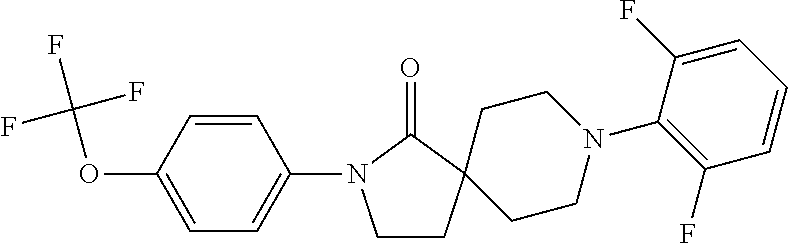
C1CC2(C(=O)N1C1=CC=C(OC(F)(F)F)C=C1)CCN(C1=C(F)C=CC=C1F)CC2
